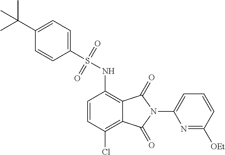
C1(S(NC2=C3C(=C(Cl)C=C2)C(=O)N(C2=CC=CC([OEt])=N2)C3=O)(=O)=O)=CC=C(C(C)(C)C)C=C1
